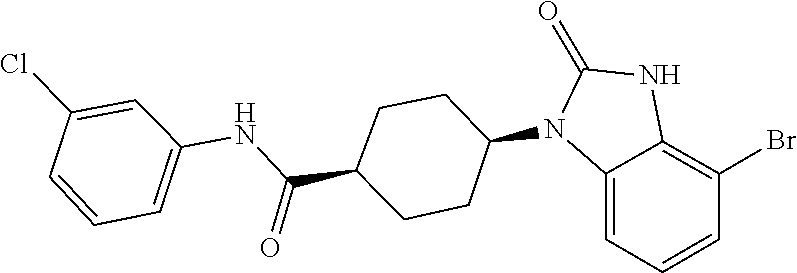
C1(=O)N(C2CCC(C(NC3=CC=CC(Cl)=C3)=O)CC2)C2=CC=CC(Br)=C2N1
